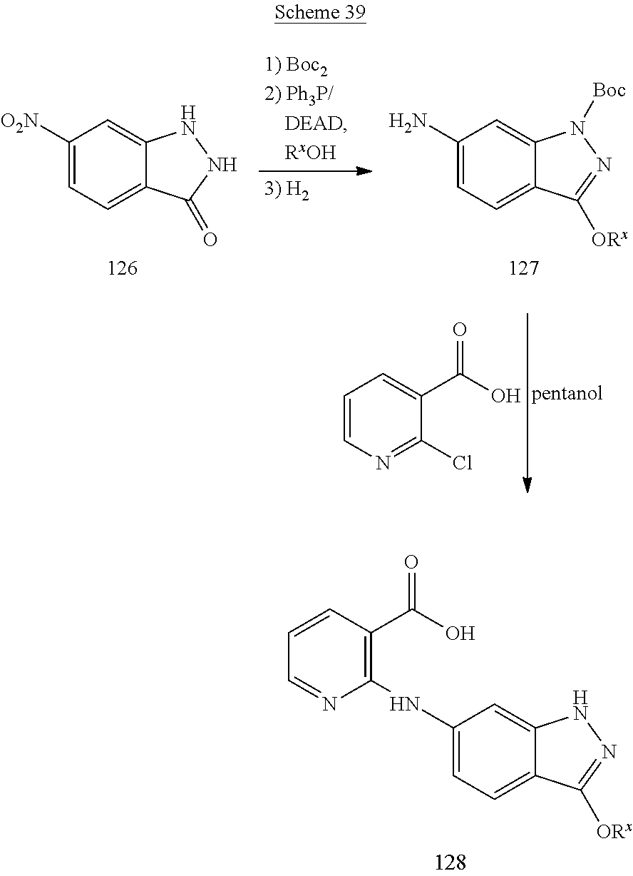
C1([O2N])=CC=C2C(=C1)NNC2=O.C1(N)=CC=C2C(=C1)N([Boc])N=C2[ORx].C1=CN=C(Cl)C(C(O)=O)=C1.C1(NC2=C(C(O)=O)C=CC=N2)=CC=C2C(=C1)NN=C2[ORx]
